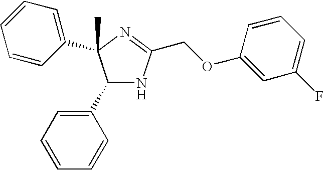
C1(C2=CC=CC=C2)NC(COC2=CC(F)=CC=C2)=NC1(C1=CC=CC=C1)C
